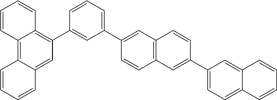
C1(C2=CC3=C(C=C2)C=C(C2=CC=C4C(=C2)C=CC=C4)C=C3)=CC=CC(C2=C3C(=C4C(=C2)C=CC=C4)C=CC=C3)=C1
